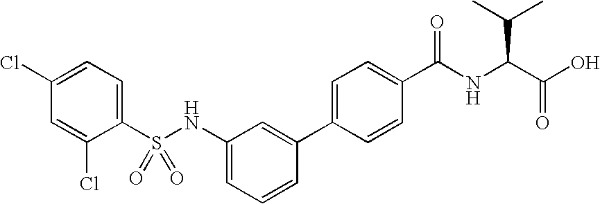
C1=C(Cl)C=C(Cl)C(S(NC2=CC=CC(C3=CC=C(C(NC(C(=O)O)C(C)C)=O)C=C3)=C2)(=O)=O)=C1
